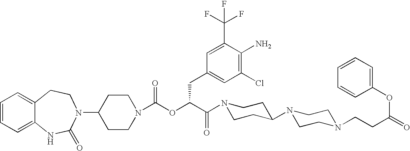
C1=CC=C2C(=C1)CCN(C1CCN(C(OC(C(N3CCC(N4CCN(CCC(=O)OC5=CC=CC=C5)CC4)CC3)=O)CC3=CC(Cl)=C(N)C(C(F)(F)F)=C3)=O)CC1)C(=O)N2
